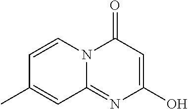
C1=CN2C(=NC(O)=CC2=O)C=C1C
